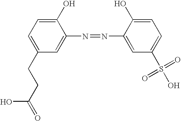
C1(O)=CC=C(CCC(=O)O)C=C1N=NC1=CC(S(=O)(=O)O)=CC=C1O
